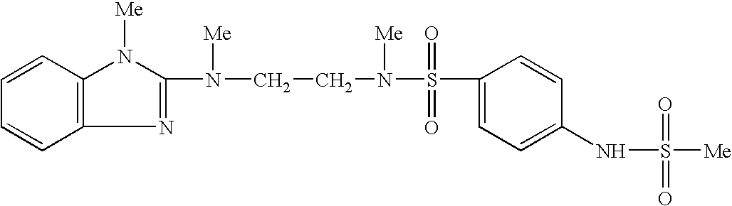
C1=CC=CC2=C1N([Me])C(N(CCN(S(C1=CC=C(NS([Me])(=O)=O)C=C1)(=O)=O)[Me])[Me])=N2
